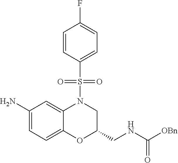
C1(N)=CC=C2C(=C1)N(S(C1=CC=C(F)C=C1)(=O)=O)CC(CNC([OBn])=O)O2
